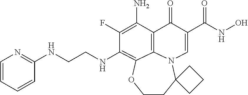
C(NC1=C2C3=C(C(N)=C1F)C(=O)C(C(=O)NO)=CN3C1(CCO2)CCC1)CNC1=NC=CC=C1
